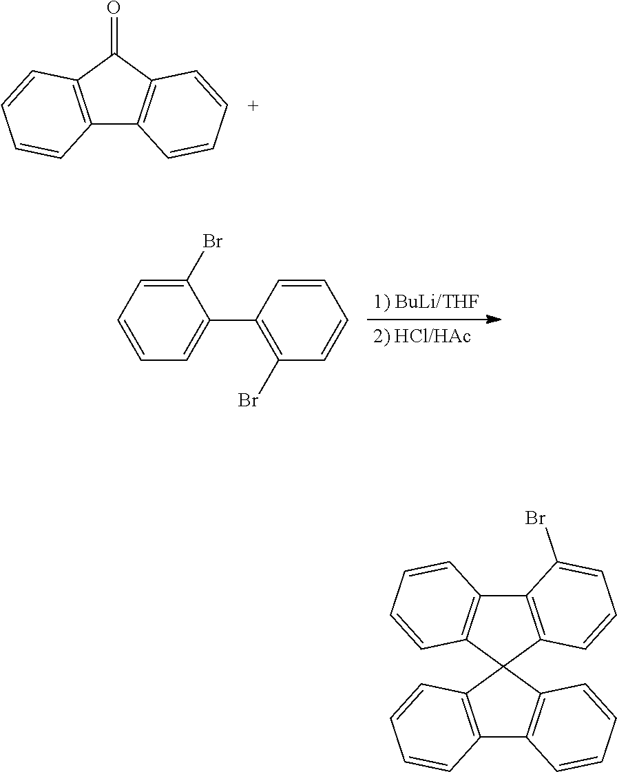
C12=C(C(=O)C3=C1C=CC=C3)C=CC=C2.C1=CC=C(Br)C(C2=C(Br)C=CC=C2)=C1.C12=C(C3(C4=C1C=CC=C4)C1=C(C4=C3C=CC=C4)C(Br)=CC=C1)C=CC=C2
